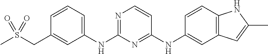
C1=CC=C(NC2=NC=CC(NC3=CC4=C(C=C3)NC(C)=C4)=N2)C=C1CS(C)(=O)=O
